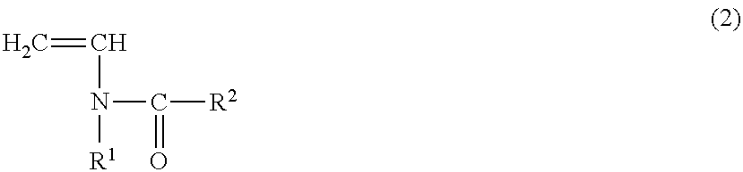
C=CN([R1])C([R2])=O
